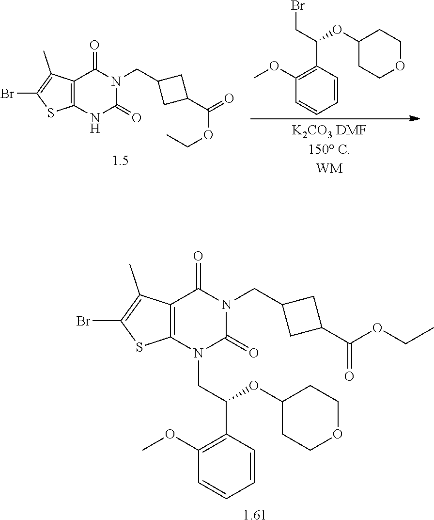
[1.61].C12=C(SC(Br)=C1C)N(CC(C1=C(OC)C=CC=C1)OC1CCOCC1)C(=O)N(CC1CC(C(OCC)=O)C1)C2=O.C12=C(NC(=O)N(CC3CC(C(=O)OCC)C3)C1=O)SC(Br)=C2C.C1=CC(C(CBr)OC2CCOCC2)=C(OC)C=C1
